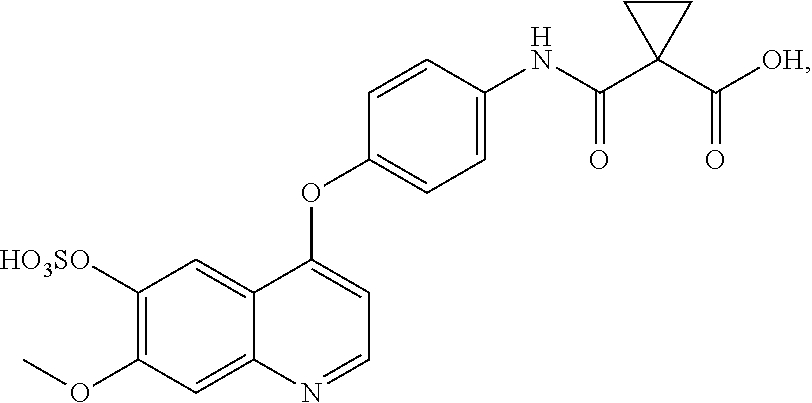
C1=CC(OC2=CC=NC3=CC(OC)=C([HO3SO])C=C32)=CC=C1NC(C1(C([OH])=O)CC1)=O
